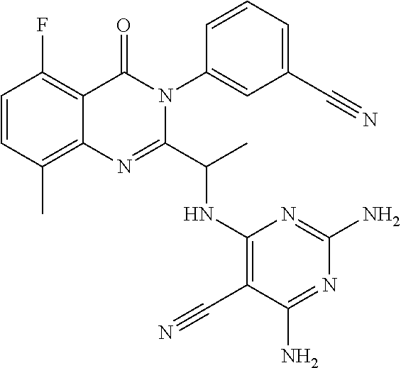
C1=CC(C)=C2C(=C1F)C(=O)N(C1=CC(C#N)=CC=C1)C(C(C)NC1=C(C#N)C(N)=NC(N)=N1)=N2
